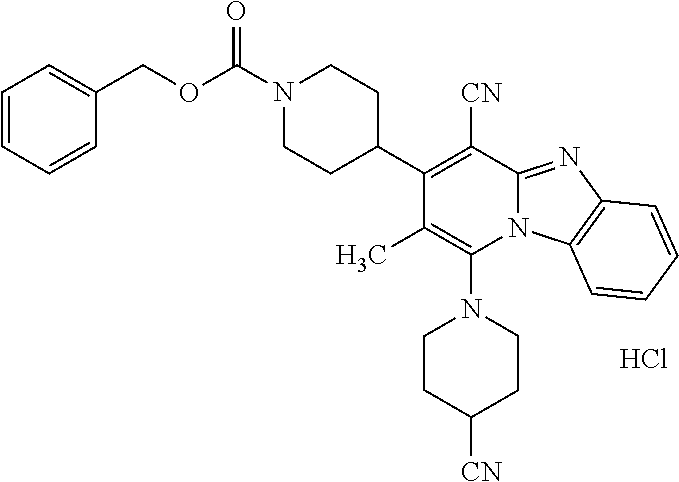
Cl.C1CC([CN])CCN1C1=C(C)C(C2CCN(C(OCC3=CC=CC=C3)=O)CC2)=C([CN])C2=NC3=C(N12)C=CC=C3
